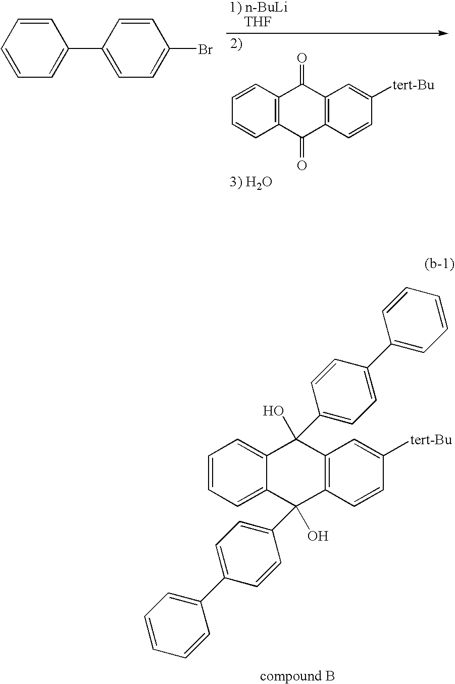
C1=CC=C(C2=CC=C(Br)C=C2)C=C1.C1(=O)C2=C(C(=O)C3=C1C=C([tert-Bu])C=C3)C=CC=C2.C1=CC=C2C(=C1)C(O)(C1=CC=C(C3=CC=CC=C3)C=C1)C1=C(C2(O)C2=CC=C(C3=CC=CC=C3)C=C2)C=CC([tert-Bu])=C1
